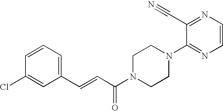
C1=CC=C(C=CC(N2CCN(C3=NC=CN=C3C#N)CC2)=O)C=C1Cl
